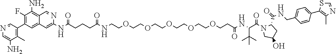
N(C(CCCC(NCCOCCOCCOCCOCCOCCC(NC(C(N1CC(O)CC1C(=O)NCC1=CC=C(C2=C(C)N=CS2)C=C1)=O)C(C)(C)C)=O)=O)=O)C1=CC2=CC(C3=C(C)C(N)=CN=C3)=C(F)C(N)=C2C=N1
